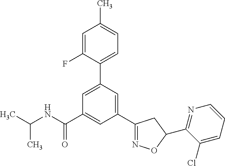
CC(NC(C1=CC(C2=NOC(C3=NC=CC=C3Cl)C2)=CC(C2=CC=C(C)C=C2F)=C1)=O)C
